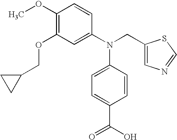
C1(OC)=C(OCC2CC2)C=C(N(CC2=CN=CS2)C2=CC=C(C(O)=O)C=C2)C=C1
